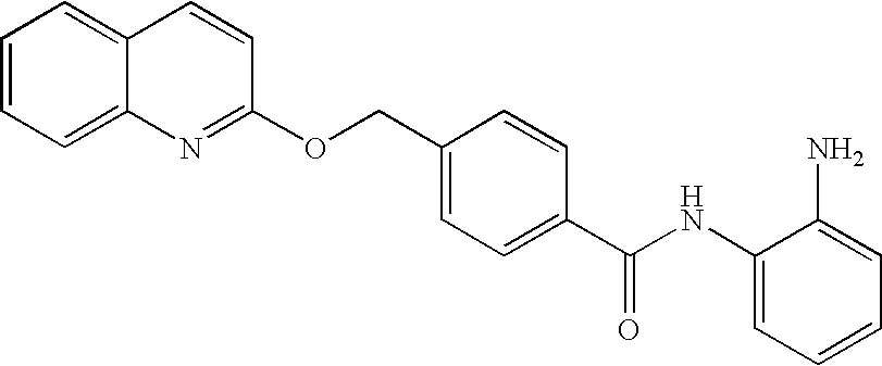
C1(NC(C2=CC=C(COC3=NC4=CC=CC=C4C=C3)C=C2)=O)=CC=CC=C1N
